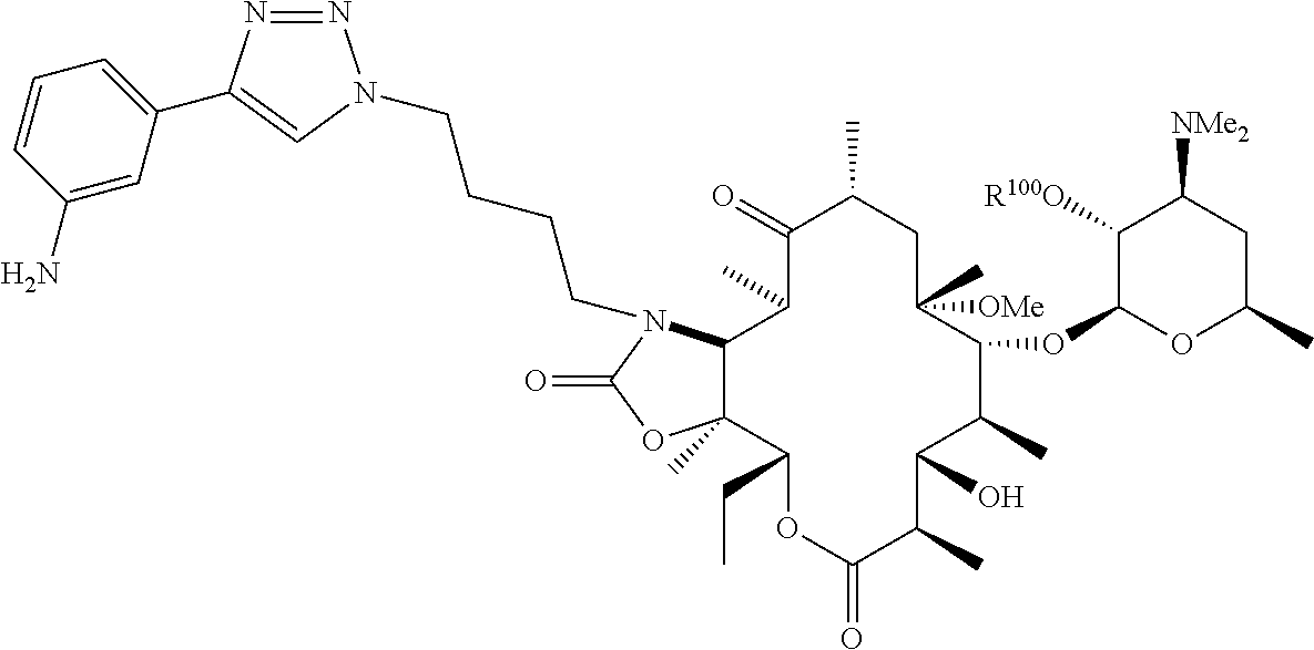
C12C(C)(C(CC)OC(=O)C(C)C(O)C(C)C(OC3OC(C)CC([NMe2])C3[R100O])C([OMe])(C)CC(C)C(=O)C1C)OC(=O)N2CCCCN1N=NC(C2=CC=CC(N)=C2)=C1
